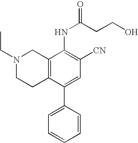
N1(CC)CCC2=C(C1)C(NC(CCO)=O)=C([CN])C=C2C1=CC=CC=C1
